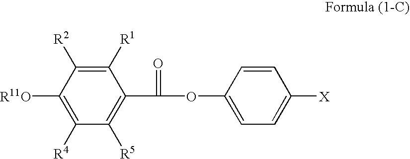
C1([R1])=C([R2])C([R11O])=C([R4])C([R5])=C1C(=O)OC1=CC=C([X])C=C1
